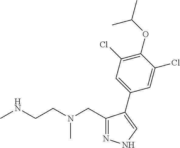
N1=C(CN(CCNC)C)C(C2=CC(Cl)=C(OC(C)C)C(Cl)=C2)=CN1
